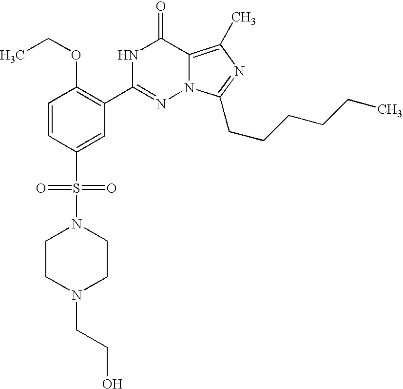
C1=CC(S(=O)(=O)N2CCN(CCO)CC2)=CC(C2=NN3C(=C(C)N=C3CCCCCC)C(=O)N2)=C1OCC
